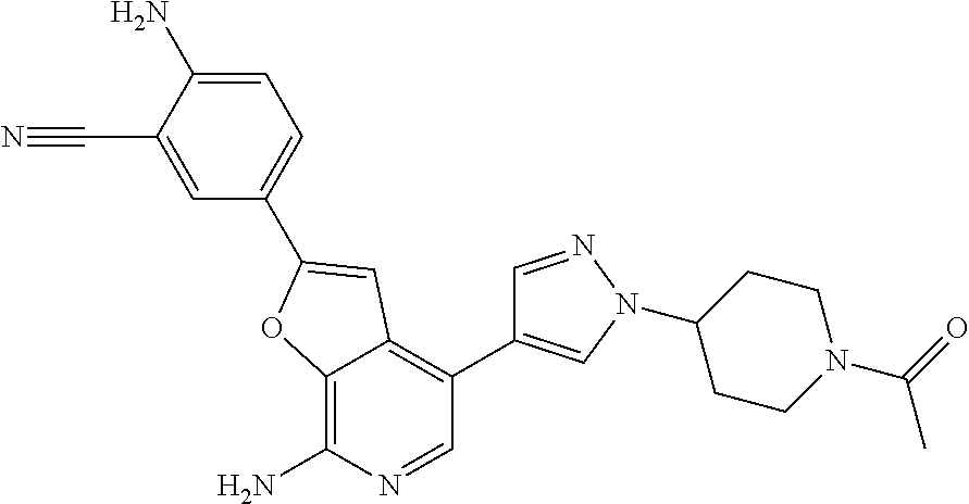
C12=C(N)N=CC(C3=CN(C4CCN(C(C)=O)CC4)N=C3)=C1C=C(C1=CC=C(N)C(C#N)=C1)O2
